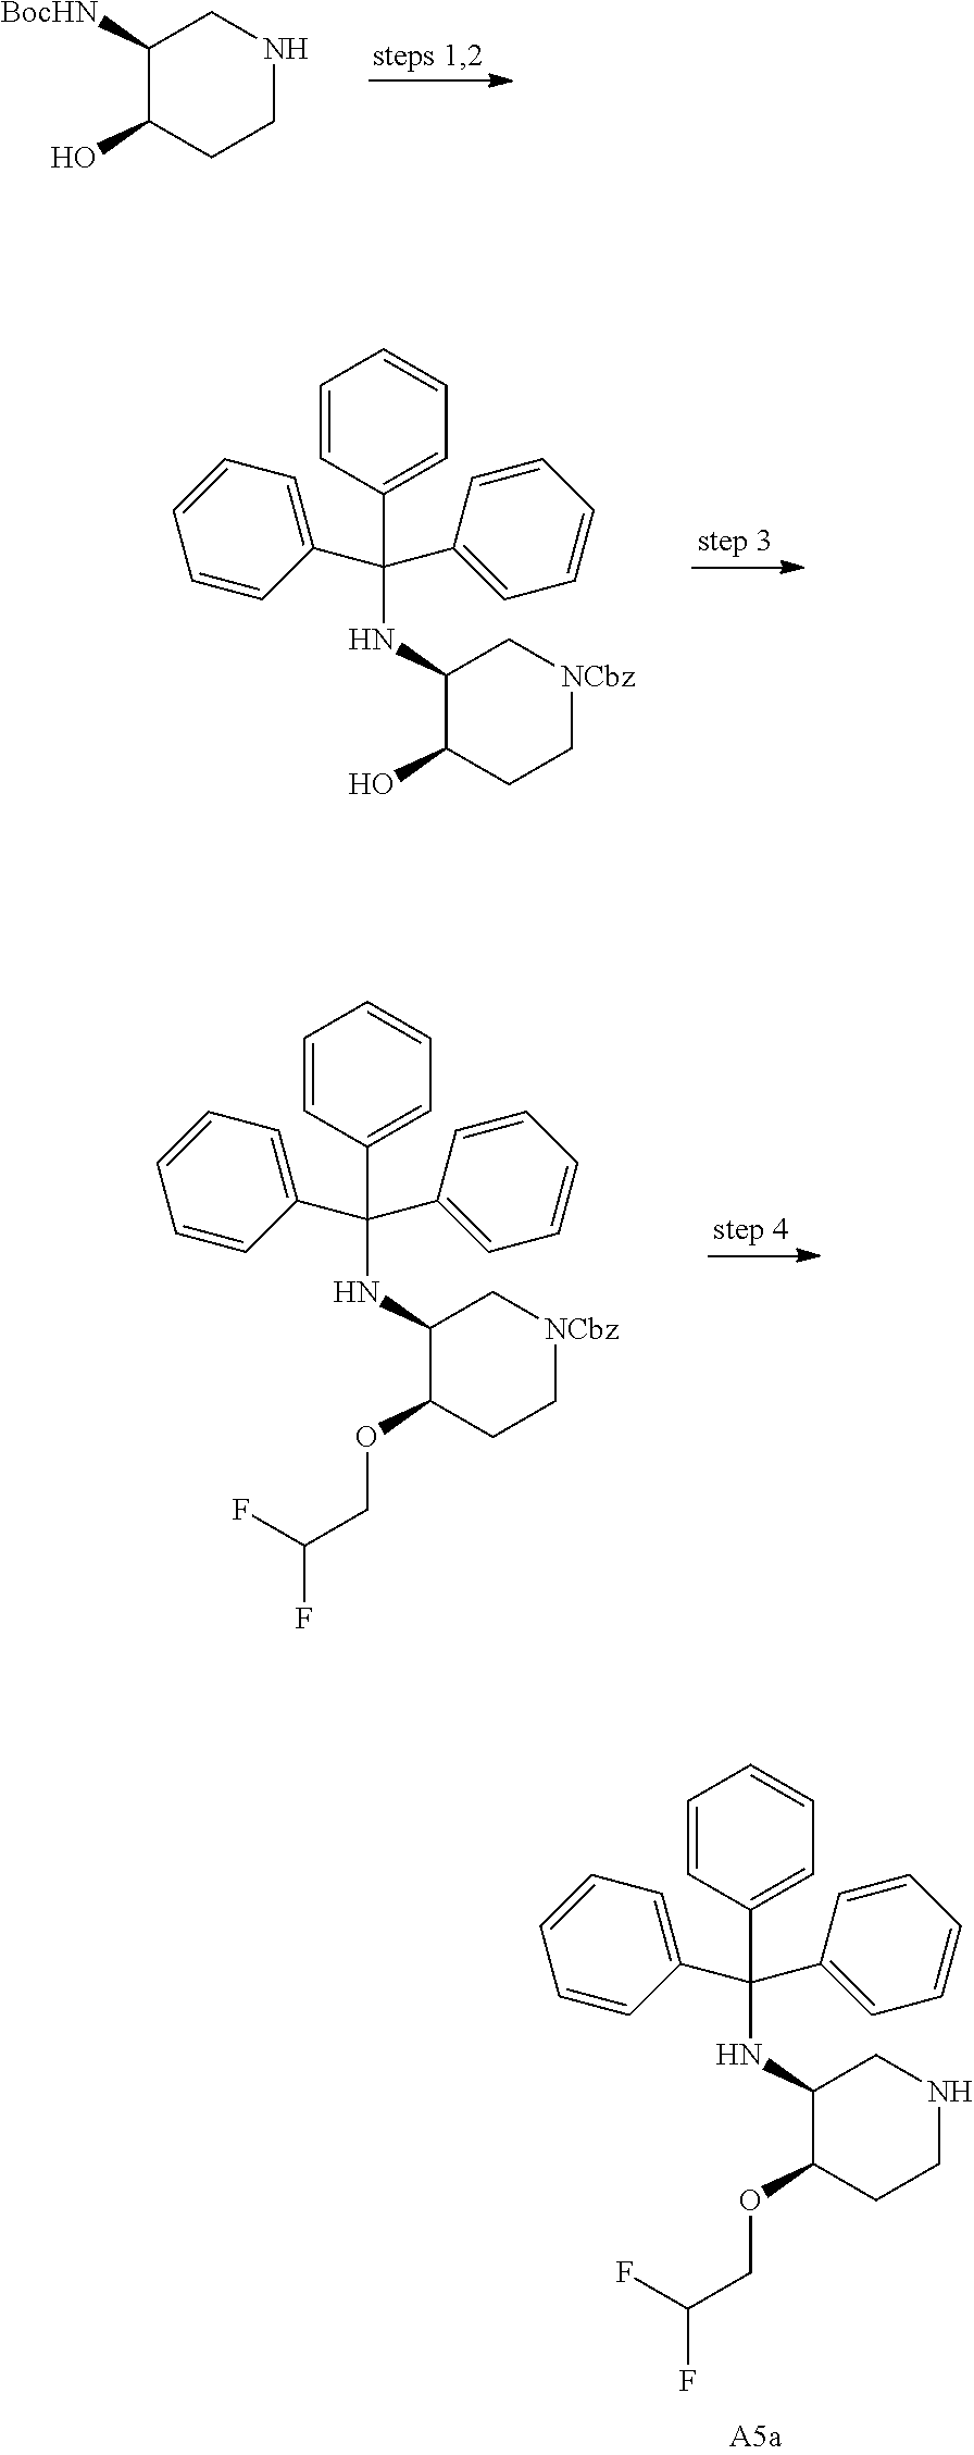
C1([BocHN])C(O)CCNC1.C1(NC(C2=CC=CC=C2)(C2=CC=CC=C2)C2=CC=CC=C2)C(O)CC[NCbz]C1.C1(NC(C2=CC=CC=C2)(C2=CC=CC=C2)C2=CC=CC=C2)C(OCC(F)F)CC[NCbz]C1.C1(NC(C2=CC=CC=C2)(C2=CC=CC=C2)C2=CC=CC=C2)C(OCC(F)F)CCNC1
